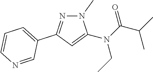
N1=C(C2=CC=CN=C2)C=C(N(C(C(C)C)=O)CC)N1C
